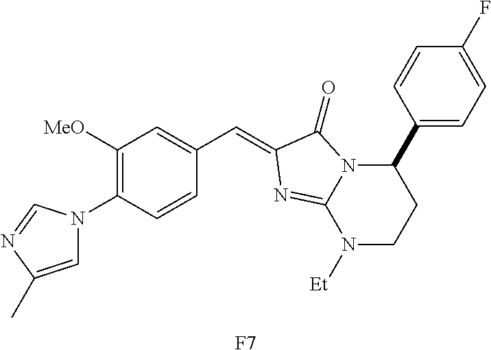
C1=C(C)N=CN1C1=C([MeO])C=C(C=C2C(=O)N3C(C4=CC=C(F)C=C4)CCN([Et])C3=N2)C=C1.[F7]
